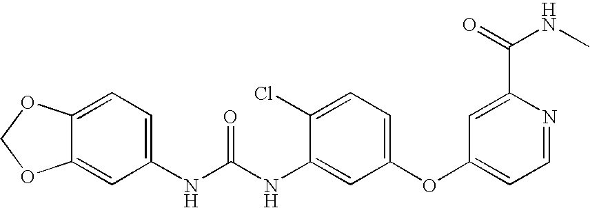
C12=CC(NC(NC3=CC(OC4=CC=NC(C(NC)=O)=C4)=CC=C3Cl)=O)=CC=C1OCO2
